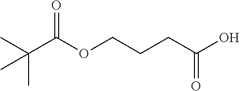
C(C(OCCCC(O)=O)=O)(C)(C)C
